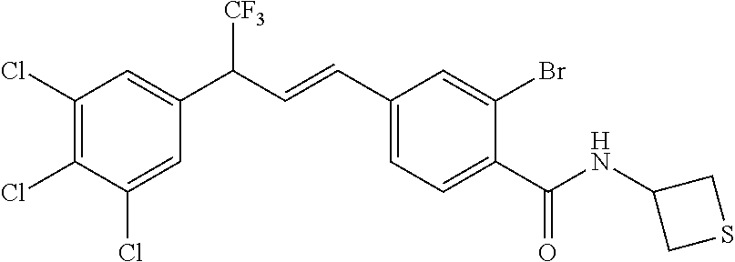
C1(Cl)=CC(C(C=CC2=CC=C(C(NC3CSC3)=O)C(Br)=C2)[CF3])=CC(Cl)=C1Cl
